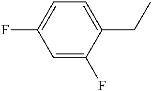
C1=C(F)C(CC)=CC=C1F
